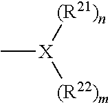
C[X]([(R21)n])[(R22)m]
